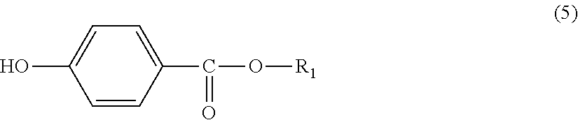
C1=CC(C(O[R1])=O)=CC=C1O
